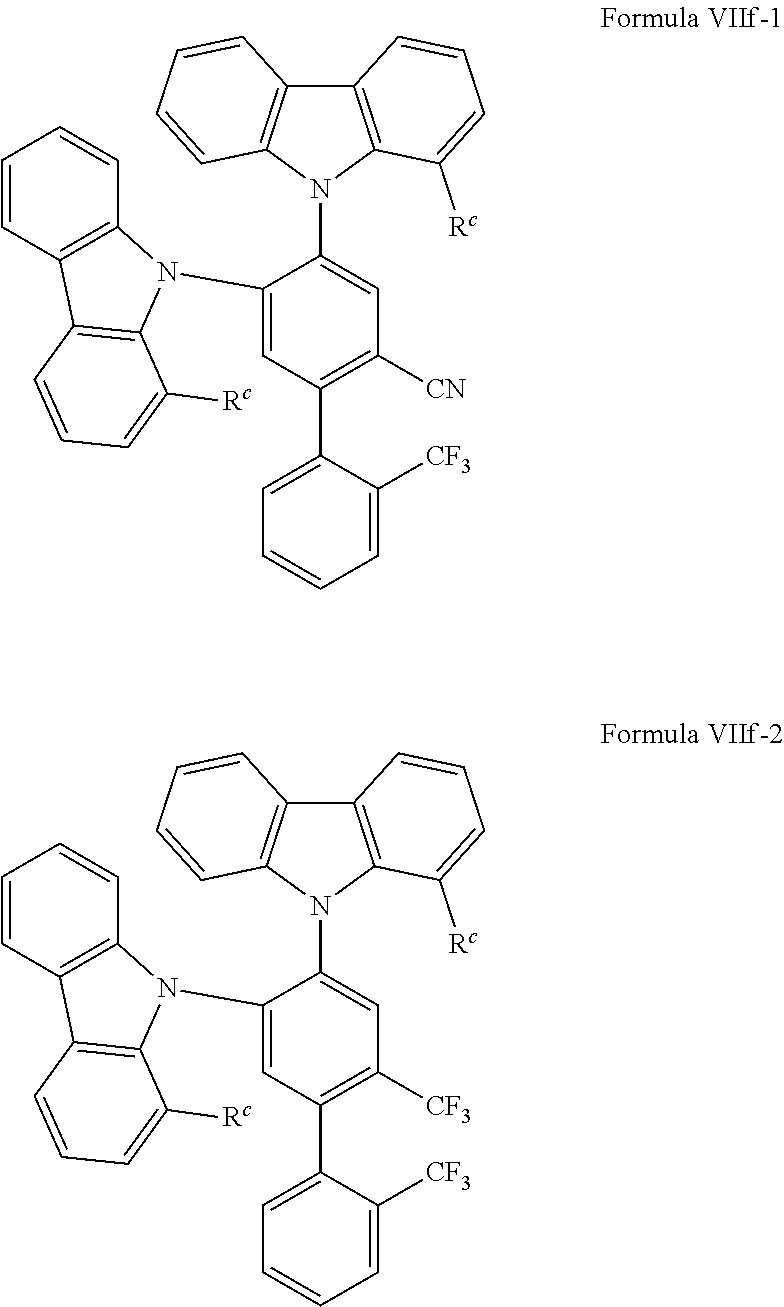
C12=C(N(C3=CC([CN])=C(C4=CC=CC=C4[CF3])C=C3N3C4=C(C=CC=C4)C4=C3C([Rc])=CC=C4)C3=C1C=CC=C3)C([Rc])=CC=C2.C12=C(N(C3=CC([CF3])=C(C4=CC=CC=C4[CF3])C=C3N3C4=C(C=CC=C4)C4=C3C([Rc])=CC=C4)C3=C1C=CC=C3)C([Rc])=CC=C2
